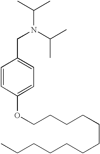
N(CC1=CC=C(OCCCCCCCCCCCC)C=C1)(C(C)C)C(C)C
